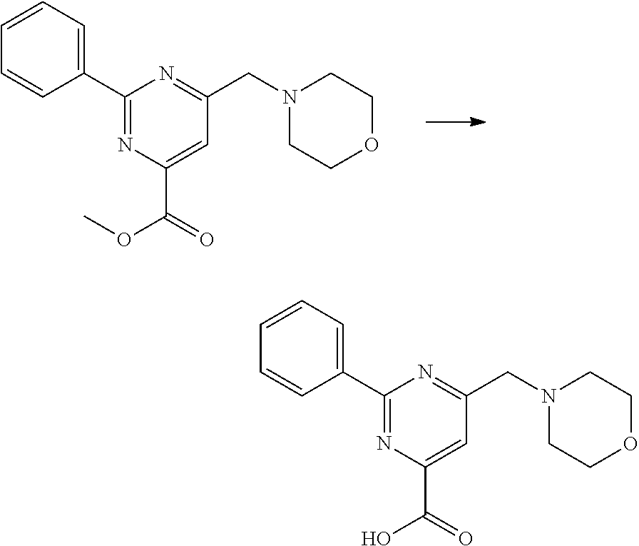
C1(C2=CC=CC=C2)=NC(C(=O)OC)=CC(CN2CCOCC2)=N1.C1(C2=CC=CC=C2)=NC(C(=O)O)=CC(CN2CCOCC2)=N1
